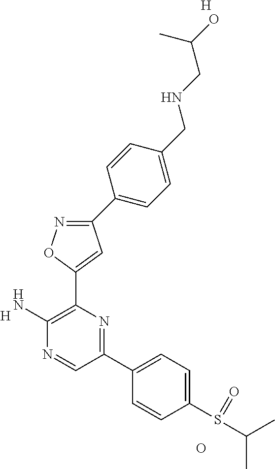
C1(N)=C(C2=CC(C3=CC=C(CNCC(O)C)C=C3)=NO2)N=C(C2=CC=C(S(C(C)C)=O)C=C2)C=N1.[H].O.[H]
